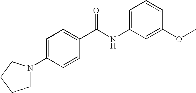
C1=C(NC(C2=CC=C(N3CCCC3)C=C2)=O)C=C(OC)C=C1
